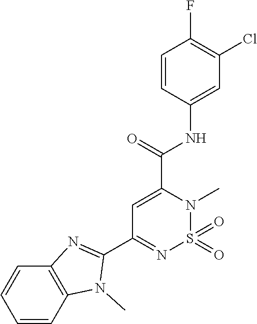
C1(C2=NS(=O)(=O)N(C)C(C(=O)NC3=CC(Cl)=C(F)C=C3)=C2)=NC2=C(N1C)C=CC=C2
